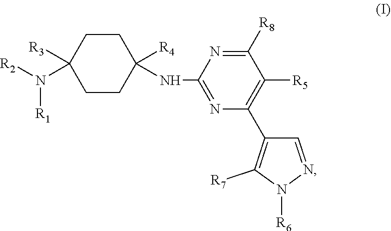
C1CC([R4])(NC2=NC(C3=C([R7])N([R6])N=C3)=C([R5])C([R8])=N2)CCC1([R3])N([R2])[R1]
